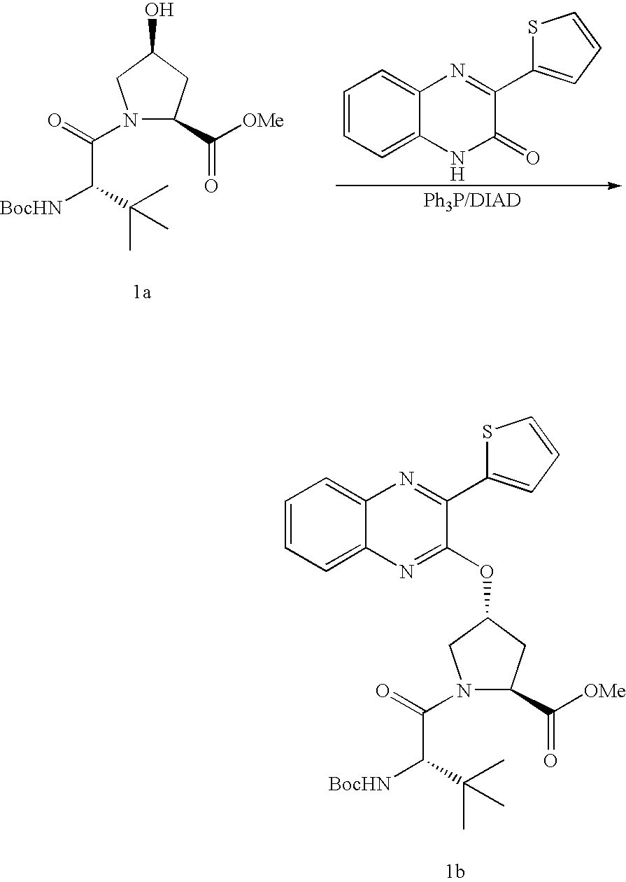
C1=CC=C2C(=C1)N=C(C1=CC=CS1)C(=O)N2.N1(C(=O)C(C(C)(C)C)[BocHN])C(C([OMe])=O)CC(O)C1.N1(C(=O)C(C(C)(C)C)[BocHN])C(C([OMe])=O)CC(OC2=NC3=CC=CC=C3N=C2C2=CC=CS2)C1
